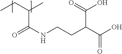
C(C(NCCC(C(O)=O)C(O)=O)=O)(CC)C
